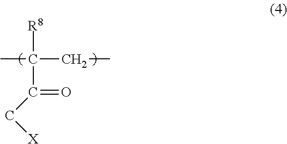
CC(CC)([R8])C(=O)C[X]
